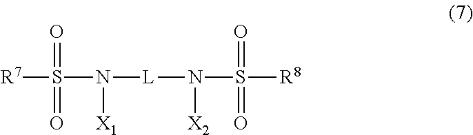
[R7]S(N([L]N(S([R8])(=O)=O)[X2])[X1])(=O)=O
